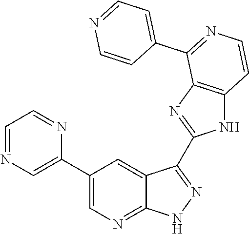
C1=NC=C(C2=CN=C3C(=C2)C(C2=NC4=C(N2)C=CN=C4C2=CC=NC=C2)=N[N H]3)N=C1
